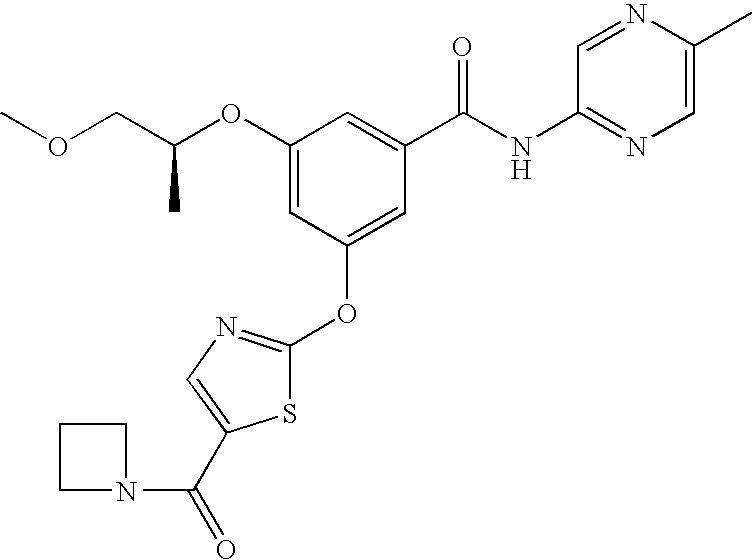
COCC(OC1=CC(OC2=NC=C(C(=O)N3CCC3)S2)=CC(C(NC2=NC=C(C)N=C2)=O)=C1)C
